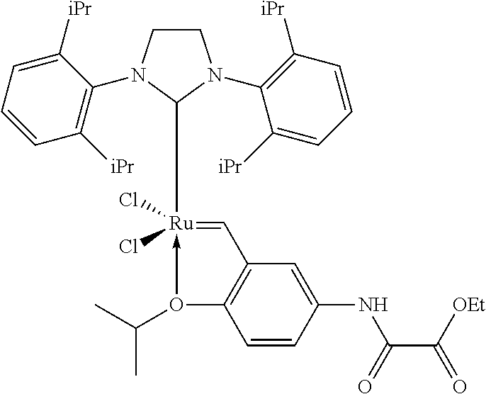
C1CN(C2=C([iPr])C=CC=C2[iPr])C([Ru]2(Cl)(Cl)-O(C(C)C)C3=C(C=2)C=C(NC(C([OEt])=O)=O)C=C3)N1C1=C([iPr])C=CC=C1[iPr]
